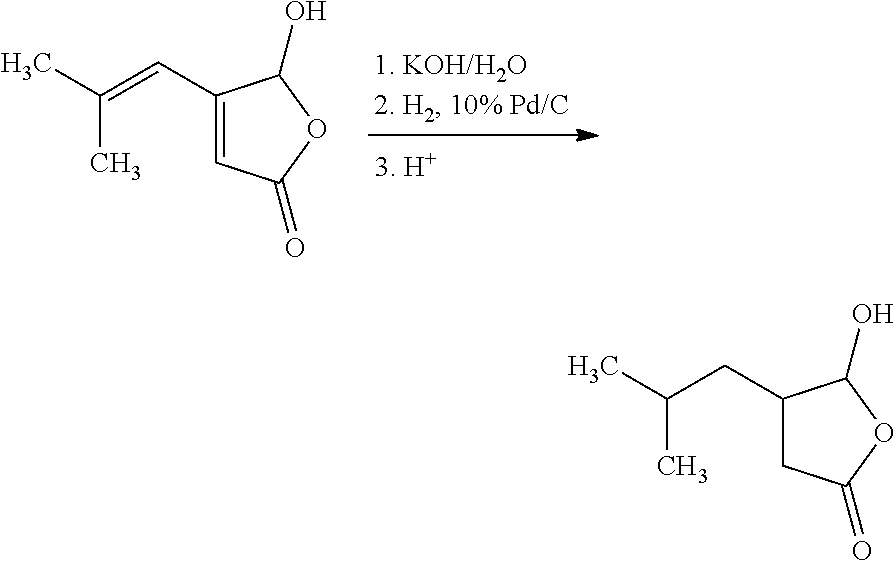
OC1C(C=C(C)C)=CC(=O)O1.OC1C(CC(C)C)CC(=O)O1
